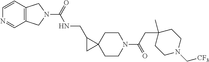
C12=C(C=CN=C1)CN(C(=O)NCC1CC13CCN(C(CC1(C)CCN(C[CF3])CC1)=O)CC3)C2
